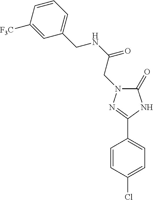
C1=CC(Cl)=CC=C1C1=NN(CC(=O)NCC2=CC=CC([F3C])=C2)C(=O)N1
